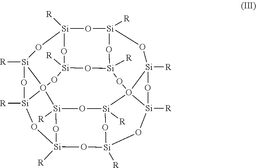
[Si]12([R])O[Si]3([R])O[Si]4([R])O[Si]([R])(O1)OO15[Si]([R])(O2)O[Si]1([R])O[Si]1([R])O[Si]2([R])O[Si]6([R])O[Si]([R])(O3)O6([Si]([R])(O[Si]5([R])O1)O2)O4
